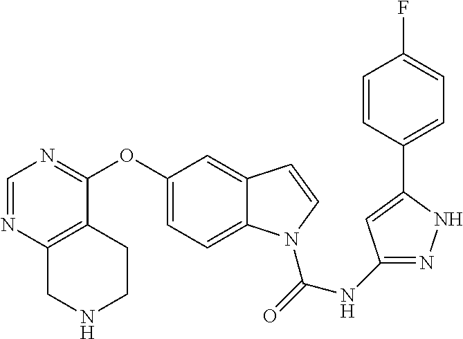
O(C1=CC=C2C(=C1)C=CN2C(=O)NC1=NNC(C2=CC=C(F)C=C2)=C1)C1=NC=NC2=C1CCNC2
